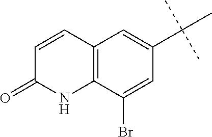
C12=C(C(Br)=CC(C(C)(C)C)=C1)NC(=O)C=C2
